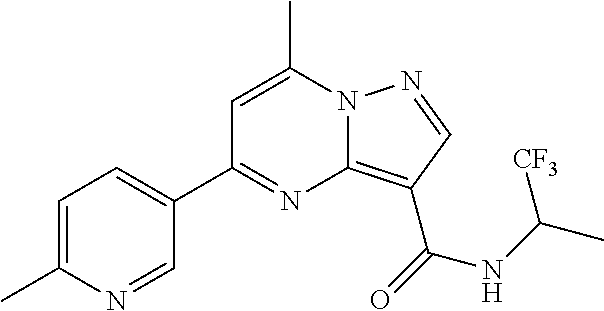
C1=C(C)N2C(=C(C(=O)NC(C)[CF3])C=N2)N=C1C1=CC=C(C)N=C1
